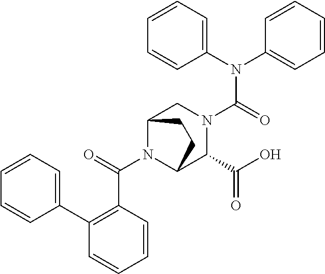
C(N1C2C(C(O)=O)N(C(N(C3=CC=CC=C3)C3=CC=CC=C3)=O)CC1CC2)(=O)C1=C(C2=CC=CC=C2)C=CC=C1
